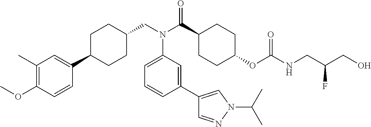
C1(C)=C(OC)C=CC(C2CCC(CN(C(C3CCC(OC(NCC(CO)F)=O)CC3)=O)C3=CC=CC(C4=CN(C(C)C)N=C4)=C3)CC2)=C1
